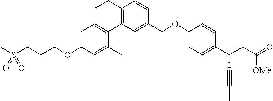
CS(CCCOC1=CC2=C(C(C)=C1)C1=C(CC2)C=CC(COC2=CC=C(C(CC(=O)[OMe])C#CC)C=C2)=C1)(=O)=O
